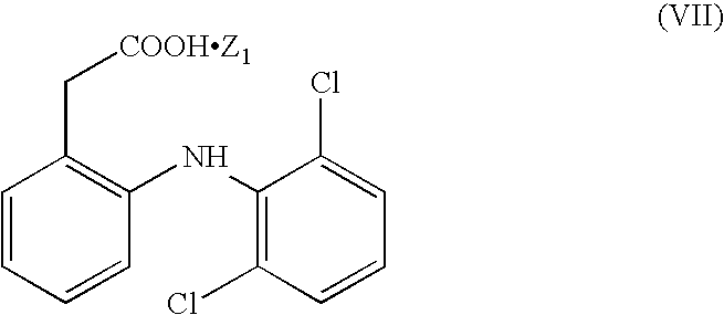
C1=CC=CC(NC2=C(Cl)C=CC=C2Cl)=C1C[COOHZ1]
